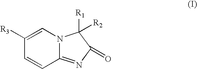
C1([R3])=CN2C(=NC(=O)C2([R1])[R2])C=C1
